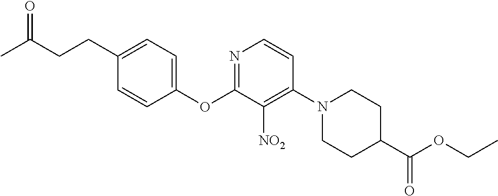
C1(OC2=NC=CC(N3CCC(C(OCC)=O)CC3)=C2[NO2])=CC=C(CCC(C)=O)C=C1
